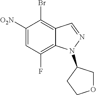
C1([O2N])=CC(F)=C2C(=C1Br)C=NN2C1CCOC1
